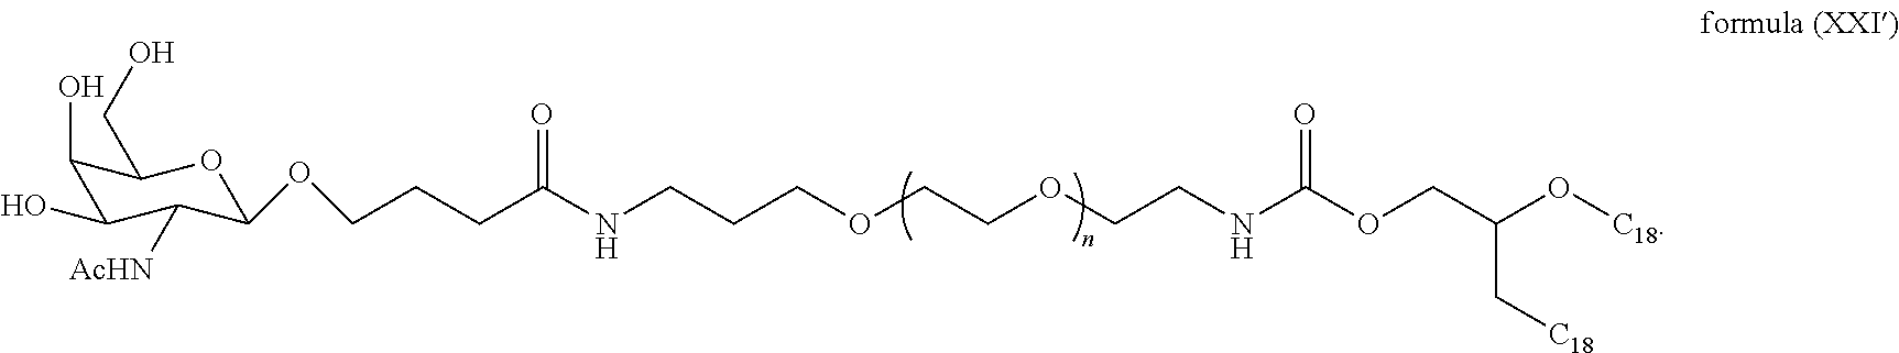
C1(O)C(O)C([AcHN])C(OCCCC(NCCCOCCOCCNC(OCC(O[C18])C[C18])=O)=O)OC1CO
